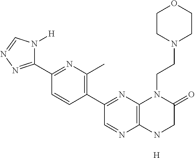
[H].C12=C(NCC(=O)N1CCN1CCOCC1)N=CC(C1=C(C)N=C(C3=NN=CN3[H])C=C1)=N2
